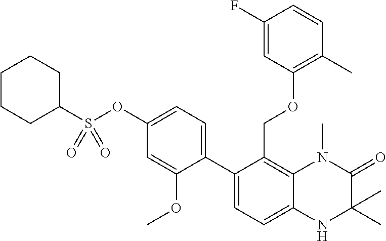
C12=C(COC3=C(C)C=CC(F)=C3)C(C3=CC=C(OS(C4CCCCC4)(=O)=O)C=C3OC)=CC=C1NC(C)(C)C(=O)N2C
